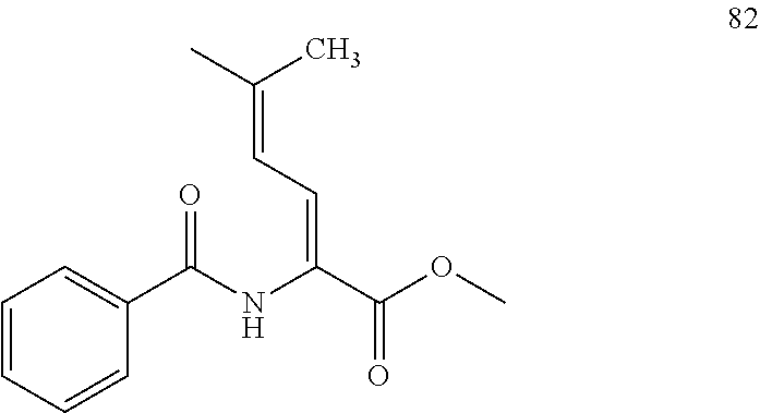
CC(C)=CC=C(C(OC)=O)NC(C1=CC=CC=C1)=O
